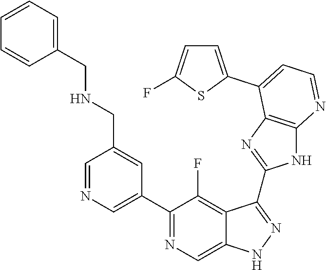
C1=NC=C(C2=NC=C3C(=C2F)C(C2=NC4=C(N2)N=CC=C4C2=CC=C(F)S2)=NN3)C=C1CNCC1=CC=CC=C1
